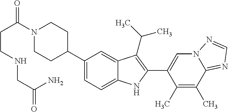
C(CC(=O)N1CCC(C2=CC=C3C(=C2)C(C(C)C)=C(C2=CN4C(=NC=N4)C(C)=C2C)N3)CC1)NCC(=O)N
